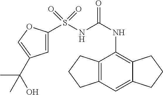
CC(C)(C1=COC(S(SC(=O)NC2=C3CCCC3=CC3=C2CCC3)(=O)=O)=C1)O
